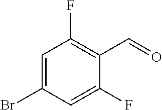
C1=C(Br)C=C(F)C(C=O)=C1F
